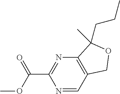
N1=CC2=C(N=C1C(OC)=O)C(C)(CCC)OC2
